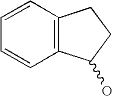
C1=CC2=C(C=C1)CCC2O
